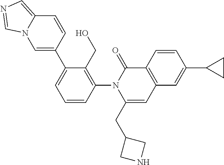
C1=CC(N2C(CC3CNC3)=CC3=C(C2=O)C=CC(C2CC2)=C3)=C(CO)C(C2=CN3C(=CN=C3)C=C2)=C1
